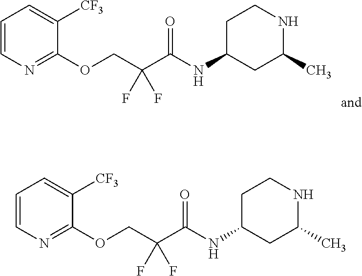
C1=CC=C([CF3])C(OCC(F)(F)C(=O)NC2CC(C)NCC2)=N1.C1=CC=C([CF3])C(OCC(F)(F)C(=O)NC2CC(C)NCC2)=N1
